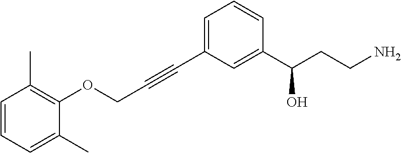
C1=C(C#CCOC2=C(C)C=CC=C2C)C=C(C(CCN)O)C=C1
